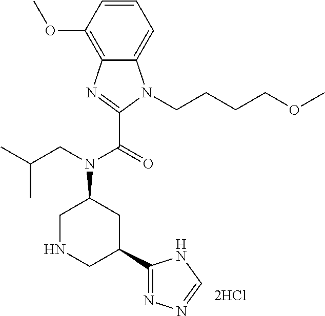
C1=CC(OC)=C2C(=C1)N(CCCCOC)C(C(=O)N(CC(C)C)C1CC(C3=NN=CN3)CNC1)=N2
